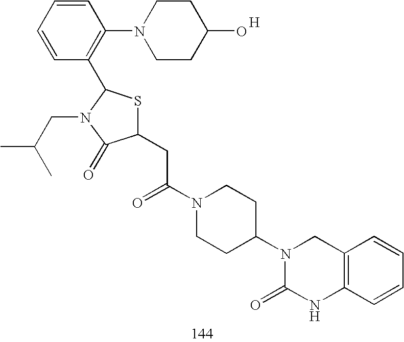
C1(CC(N2CCC(N3C(=O)NC4=C(C3)C=CC=C4)CC2)=O)SC(C2=C(N3CCC(O)CC3)C=CC=C2)N(CC(C)C)C1=O.[H]
